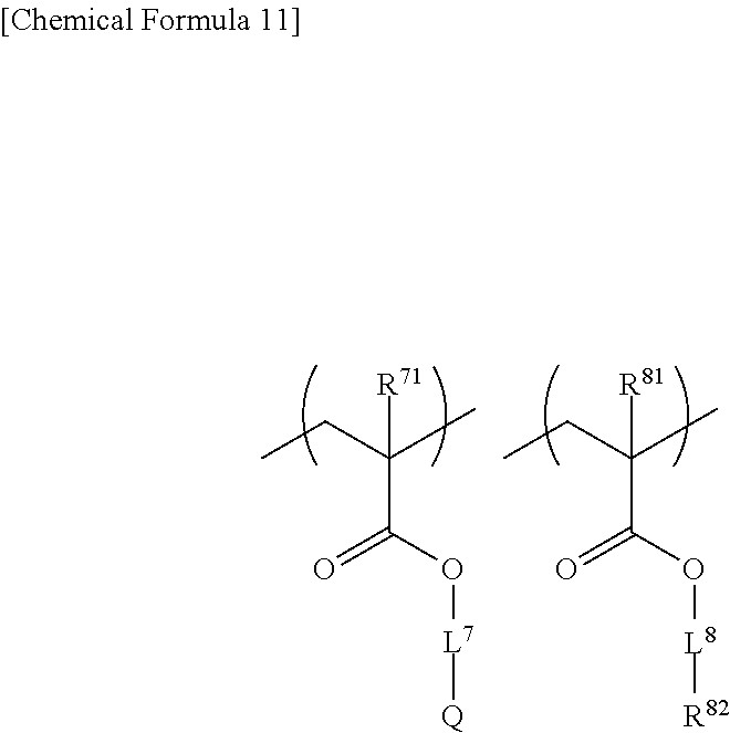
CCC(C)(C(O[L7][Q])=O)[R71].CCC(C)(C(O[L8][R82])=O)[R81]
